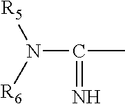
N(C(C)=N)([R6])[R5]
